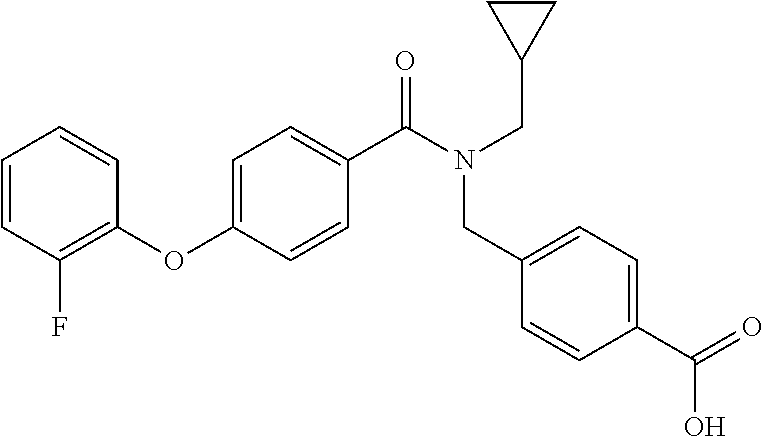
C1(OC2=CC=C(C(N(CC3CC3)CC3=CC=C(C(=O)O)C=C3)=O)C=C2)=C(F)C=CC=C1
